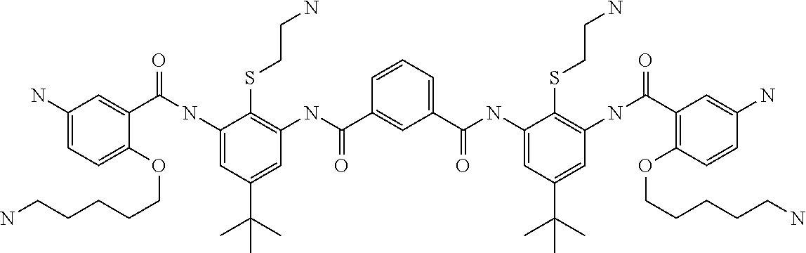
C1=CC=C(C(NC2=CC(C(C)(C)C)=CC(NC(=O)C3=C(OCCCCCN)C=CC(N)=C3)=C2SCCN)=O)C=C1C(NC1=C(SCCN)C(NC(C2=CC(N)=CC=C2OCCCCCN)=O)=CC(C(C)(C)C)=C1)=O
